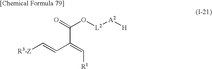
[R3-Z]C=CC(=C[R1])C(=O)O[L2][A2][H]
